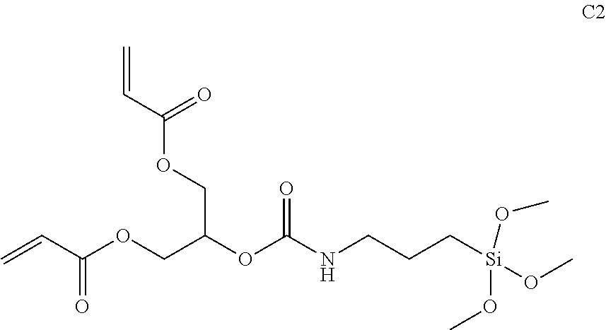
C=CC(OCC(OC(NCCC[Si](OC)(OC)OC)=O)COC(C=C)=O)=O
